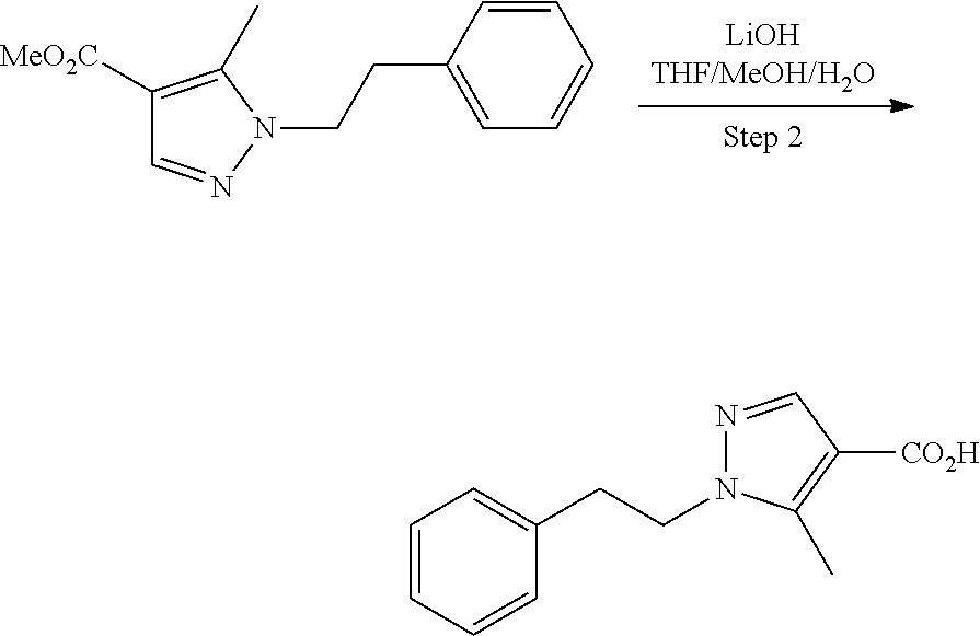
C1([MeO2C])=C(C)N(CCC2=CC=CC=C2)N=C1.C1=CC=CC(CCN2N=CC([CO2H])=C2C)=C1
